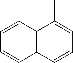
C12=C(C=CC=C1C)C=CC=C2
